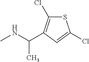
N(C)C(C)C1=C(Cl)SC(Cl)=C1
